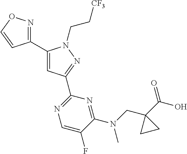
C1(C2=NOC=C2)=CC(C2=NC=C(F)C(N(CC3(C(O)=O)CC3)C)=N2)=NN1CC[CF3]
